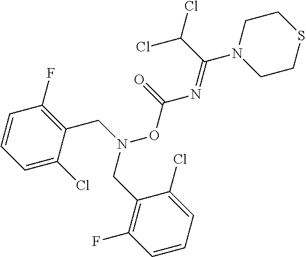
C1N(C(C(Cl)Cl)=NC(ON(CC2=C(F)C=CC=C2Cl)CC2=C(F)C=CC=C2Cl)=O)CCSC1
